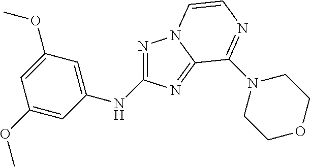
N1=C(NC2=CC(OC)=CC(OC)=C2)N=C2N1C=CN=C2N1CCOCC1
